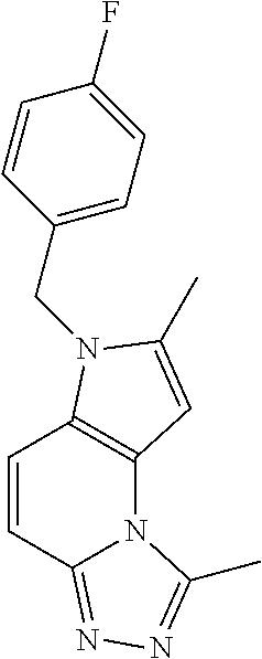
C1=CC2=NN=C(C)N2C2=C1N(CC1=CC=C(F)C=C1)C(C)=C2
